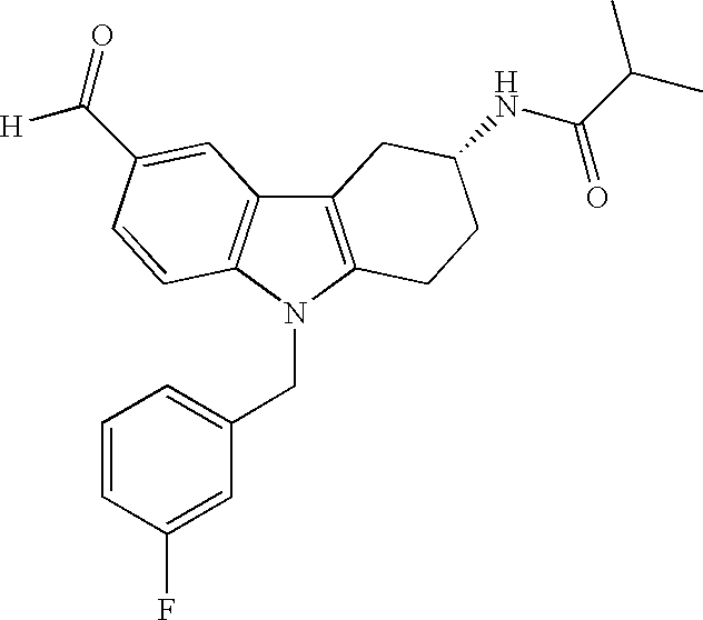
C12=C(N(CC3=CC=CC(F)=C3)C3=C1C=C(C([H])=O)C=C3)CCC(NC(C(C)C)=O)C2
